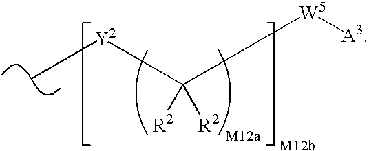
C([R2])([R2])([Y2]C)[W5][A3]
